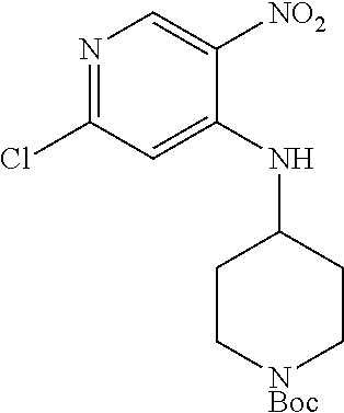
N1=C(Cl)C=C(NC2CC[NBoc]CC2)C([NO2])=C1
